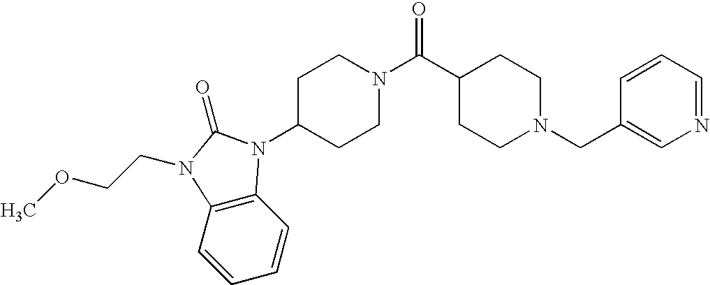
C1=CC2=C(C=C1)N(CCOC)C(=O)N2C1CCN(C(C2CCN(CC3=CN=CC=C3)CC2)=O)CC1
